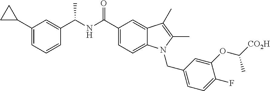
C1(C2CC2)=CC=CC(C(NC(C2=CC=C3C(=C2)C(C)=C(C)N3CC2=CC=C(F)C(OC([CO2H])C)=C2)=O)C)=C1
